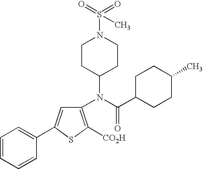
C1=CC=CC(C2=CC(N(C(C3CCC(C)CC3)=O)C3CCN(S(=O)(=O)C)CC3)=C([CO2H])S2)=C1
